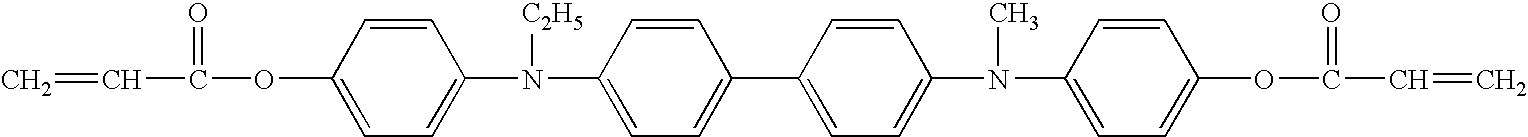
C=CC(=O)OC1=CC=C(N([C2H5])C2=CC=C(C3=CC=C(N(C)C4=CC=C(OC(=O)C=C)C=C4)C=C3)C=C2)C=C1
